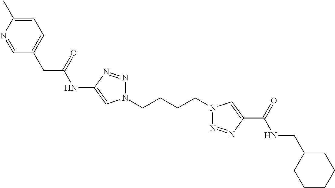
C1(NC(CC2=CC=C(C)N=C2)=O)=CN(CCCCN2N=NC(C(=O)NCC3CCCCC3)=C2)N=N1
